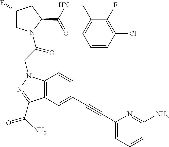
C1=CC(Cl)=C(F)C(CNC(C2CC(F)CN2C(CN2C3=C(C(C(N)=O)=N2)C=C(C#CC2=CC=CC(N)=N2)C=C3)=O)=O)=C1
